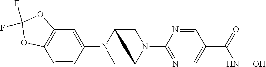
C1=CC(N2CC3N(C4=NC=C(C(=O)NO)C=N4)CC2C3)=CC2=C1OC(F)(F)O2
